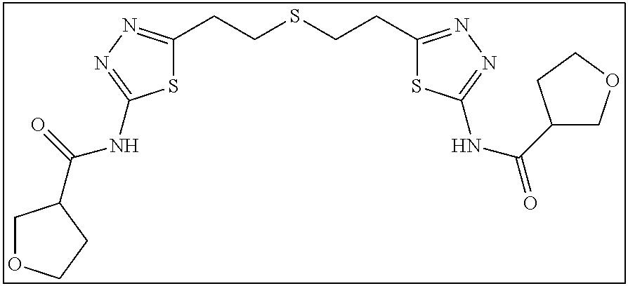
S1C(CCSCCC2=NN=C(NC(=O)C3COCC3)S2)=NN=C1NC(=O)C1COCC1
